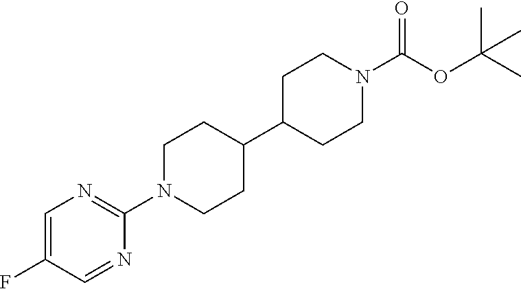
C1=C(F)C=NC(N2CCC(C3CCN(C(OC(C)(C)C)=O)CC3)CC2)=N1
